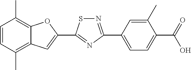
C1=CC(C)=C2C(=C1C)OC(C1=NC(C3=CC=C(C(=O)O)C(C)=C3)=NS1)=C2
